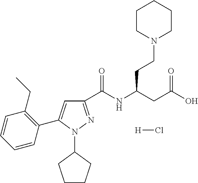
C1(C(NC(CC(O)=O)CCN2CCCCC2)=O)=NN(C2CCCC2)C(C2=C(CC)C=CC=C2)=C1.[H]Cl
